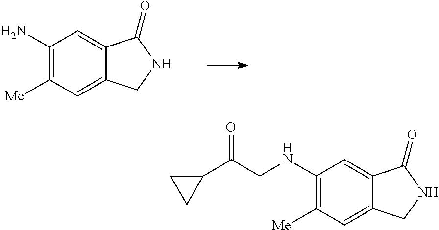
C12=CC(N)=C([Me])C=C1CNC2=O.C12=CC(NCC(C3CC3)=O)=C([Me])C=C1CNC2=O
